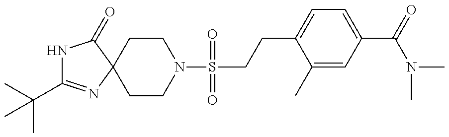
N1C(C(C)(C)C)=NC2(C1=O)CCN(S(CCC1=CC=C(C(N(C)C)=O)C=C1C)(=O)=O)CC2
